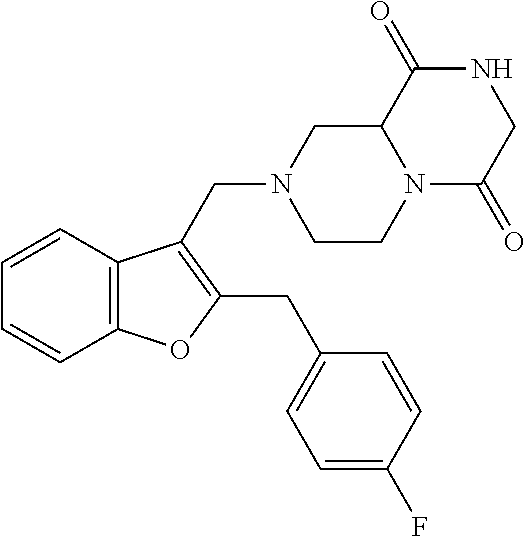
N12C(=O)CNC(=O)C1CN(CC1=C(CC3=CC=C(F)C=C3)OC3=C1C=CC=C3)CC2
